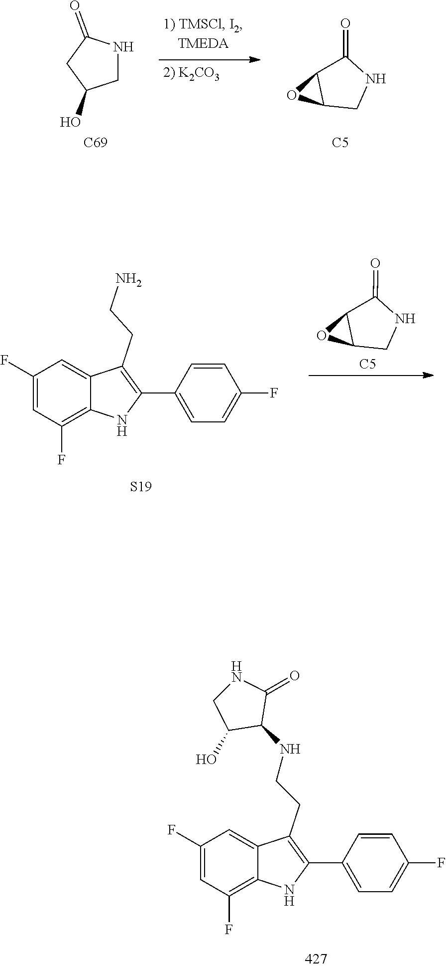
C1C(O)CNC1=O.C12C(O1)CNC2=O.[C69].[C5].C1=CC(F)=CC=C1C1=C(CCN)C2=CC(F)=CC(F)=C2N1.C12C(O1)CNC2=O.[S19].[C5].C1C(O)C(NCCC2=C(C3=CC=C(F)C=C3)NC3=C(F)C=C(F)C=C32)C(=O)N1
